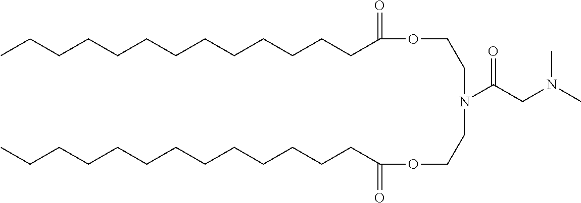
C(CCCCCCC(=O)OCCN(C(CN(C)C)=O)CCOC(CCCCCCCCCCCCC)=O)CCCCCC
